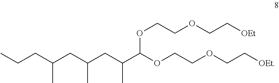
O(CCOCC[OEt])C(C(CC(CC(CCC)C)C)C)OCCOCC[OEt]
